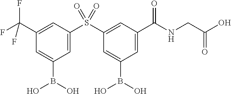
B(O)(C1=CC(S(C2=CC(B(O)O)=CC(C(F)(F)F)=C2)(=O)=O)=CC(C(NCC(O)=O)=O)=C1)O
